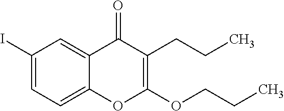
C1(I)=CC=C2C(=C1)C(=O)C(CCC)=C(OCCC)O2
